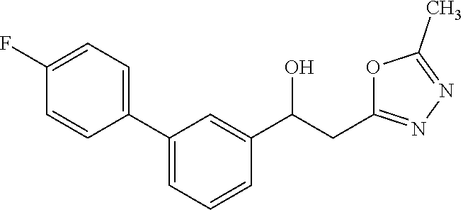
C(C(C1=CC(C2=CC=C(F)C=C2)=CC=C1)O)C1=NN=C(C)O1
